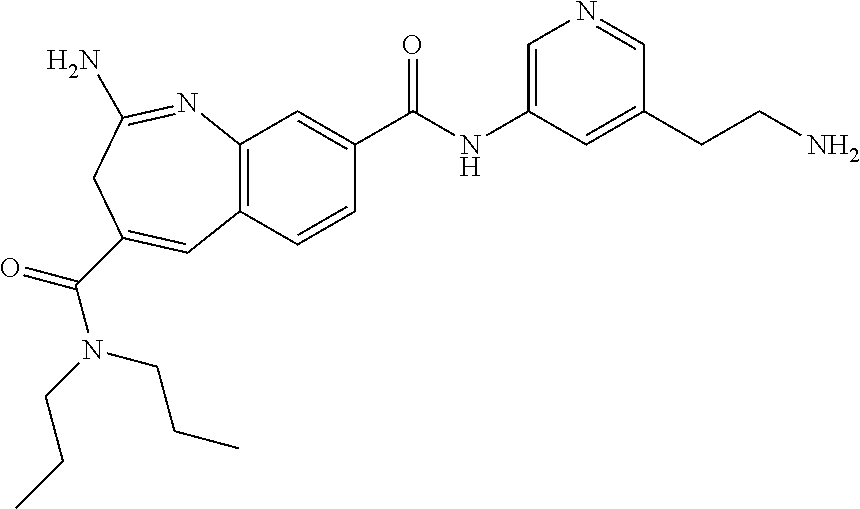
C1=C(NC(C2=CC3=C(C=C2)C=C(C(N(CCC)CCC)=O)CC(N)=N3)=O)C=C(CCN)C=N1
